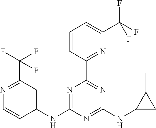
C1=CC(C2=NC(NC3CC3C)=NC(NC3=CC(C(F)(F)F)=NC=C3)=N2)=NC(C(F)(F)F)=C1
